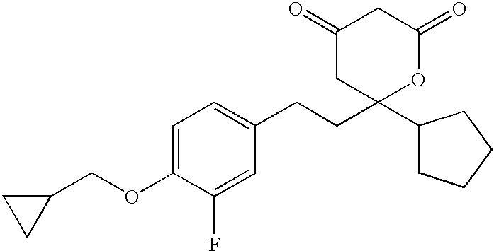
C1(=O)CC(CCC2=CC=C(OCC3CC3)C(F)=C2)(C2CCCC2)OC(=O)C1
